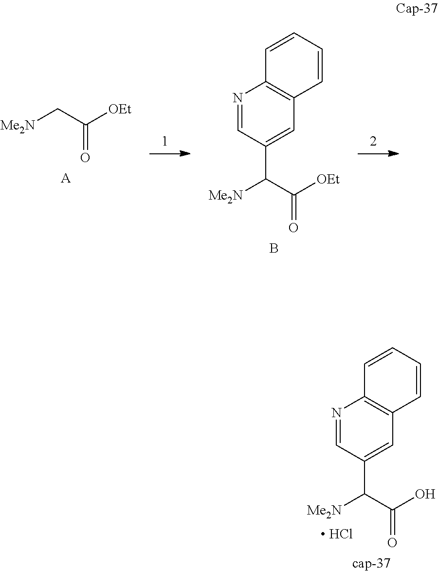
[Me2N]C(C(O)=O)C1=CC2=C(N=C1)C=CC=C2.[ HCl].[cap-37].[Me2N]CC([OEt])=O.[A].[Me2N]C(C([OEt])=O)C1=CC2=C(N=C1)C=CC=C2.B
